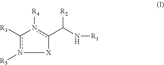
n1([R4])c(C(N[R1])[R2])[X]n([R5])c-1[R3]
